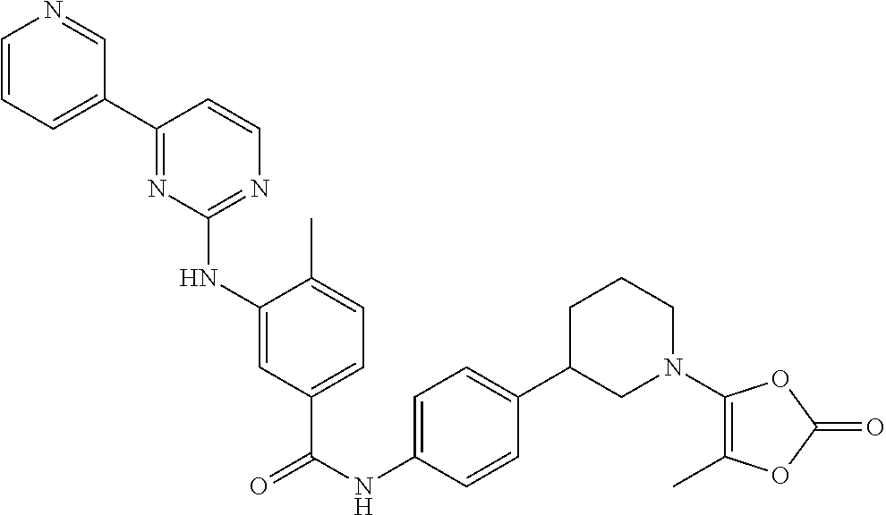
C1=CC=C(C2=NC(NC3=CC(C(NC4=CC=C(C5CN(C6=C(C)OC(=O)O6)CCC5)C=C4)=O)=CC=C3C)=NC=C2)C=N1
